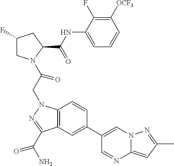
C1(F)CN(C(CN2C3=C(C(C(N)=O)=N2)C=C(C2=CN4C(=CC(C)=N4)N=C2)C=C3)=O)C(C(NC2=CC=CC([OCF3])=C2F)=O)C1
